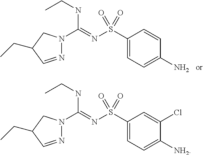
N1=CC(CC)CN1C(=NS(C1=CC=C(N)C=C1)(=O)=O)NCC.N1=CC(CC)CN1C(=NS(C1=CC=C([NH2])C(Cl)=C1)(=O)=O)NCC
